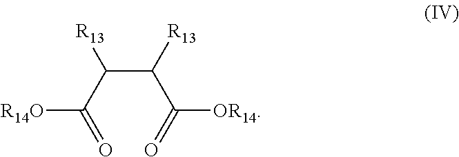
C(C([R13])C(=O)[OR14])(C(=O)[R14O])[R13]
